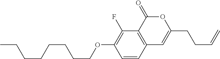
C1=CC2=C(C(F)=C1OCCCCCCCC)C(=O)OC(CCC=C)=C2
